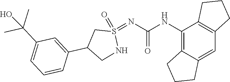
C12=C(NC(=O)N=S3(=O)CC(C4=CC(C(C)(C)O)=CC=C4)CN3)C3=C(C=C1CCC2)CCC3
